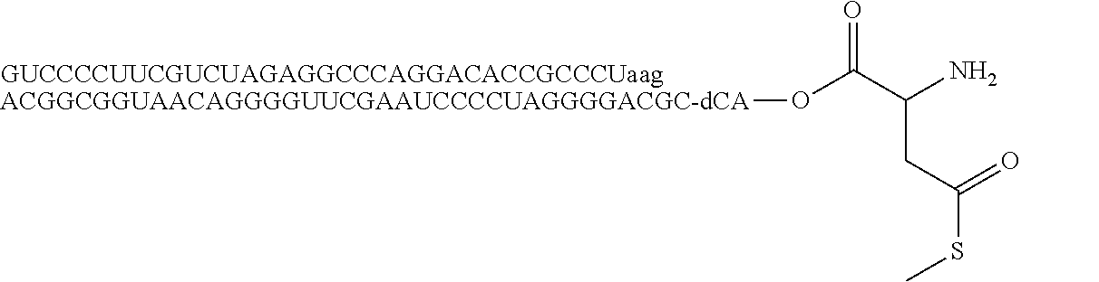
O(C(C(N)CC(=O)SC)=O)[ACGGCGGUAACAGGGGUUCGAAUCCCCUAGGGGACGC-dCA]
